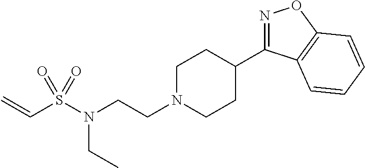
N1=C(C2CCN(CCN(CC)S(C=C)(=O)=O)CC2)C2=C(O1)C=CC=C2
